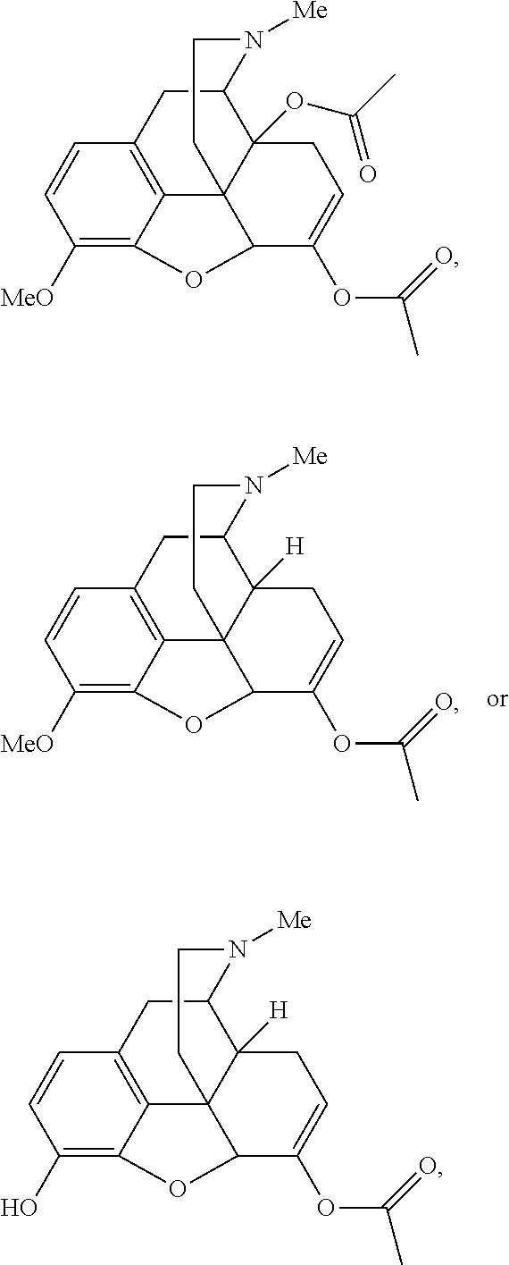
C1([MeO])=C2C3=C(C=C1)CC1C4([H])C3(C(C(OC(C)=O)=CC4)O2)CCN1[Me].C1([MeO])=C2C3=C(C=C1)CC1C4(OC(C)=O)C3(C(C(OC(C)=O)=CC4)O2)CCN1[Me].C1(O)=C2C3=C(C=C1)CC1C4([H])C3(C(C(OC(C)=O)=CC4)O2)CCN1[Me]
